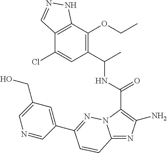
C12=C(C(OCC)=C(C(C)NC(=O)C3=C(N)N=C4N3N=C(C3=CC(CO)=CN=C3)C=C4)C=C1Cl)NN=C2
